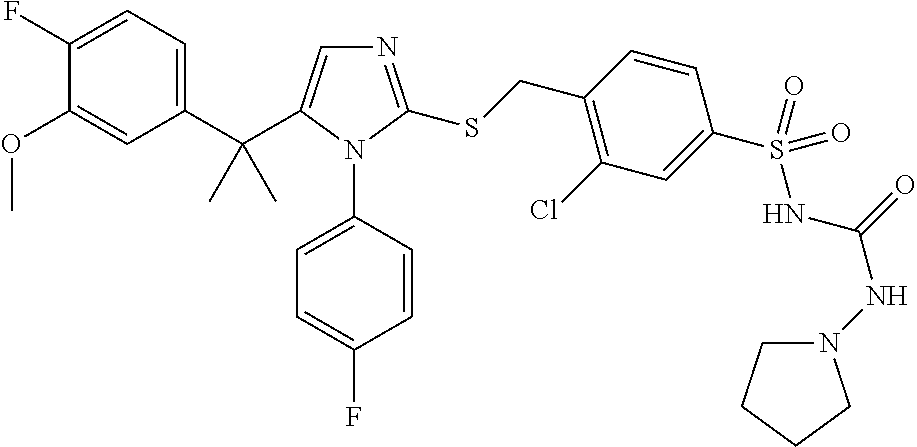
C1(C(C)(C)C2=CN=C(SCC3=C(Cl)C=C(S(NC(NN4CCCC4)=O)(=O)=O)C=C3)N2C2=CC=C(F)C=C2)=CC=C(F)C(OC)=C1
